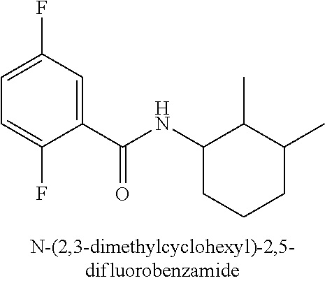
C1(C(NC2C(C)C(C)CCC2)=O)=CC(F)=CC=C1F
